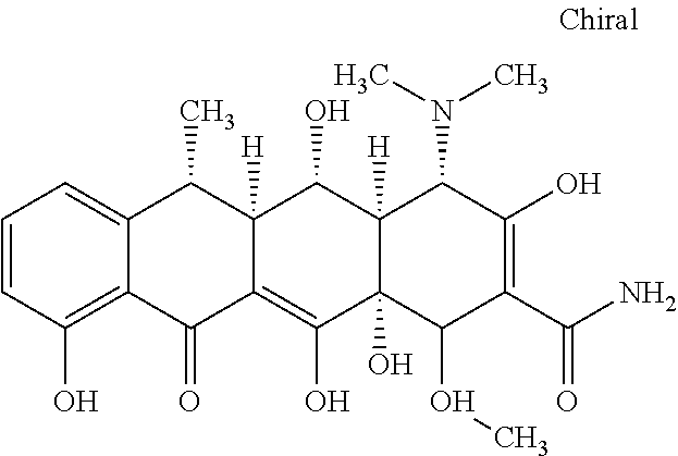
C1=CC(O)=C2C(=C1)C(C)C1([H])C(=C(O)C3(O)C([H])(C1O)C(N(C)C)C(O)=C(C(N)=O)C3OC)C2=O
